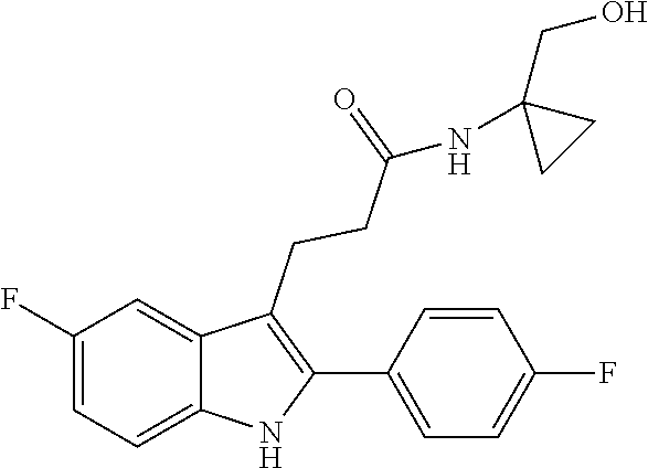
C1=CC(F)=CC=C1C1=C(CCC(=O)NC2(CO)CC2)C2=CC(F)=CC=C2N1
